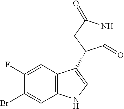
C1=C(F)C(Br)=CC2=C1C(C1C(=O)NC(=O)C1)=CN2
